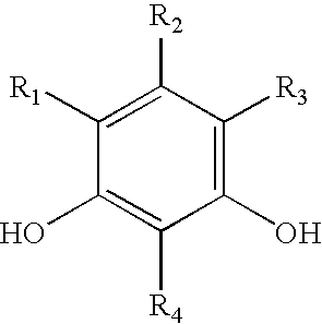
C1([R2])=C([R1])C(O)=C([R4])C(O)=C1[R3]
